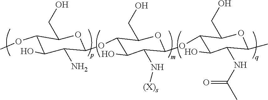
C1(CO)C(OC)C(O)C(N)C(OC2C(CO)OC(OC3C(CO)OC(C)C(NC(=O)C)C3O)C(N[(X)s])C2O)O1
